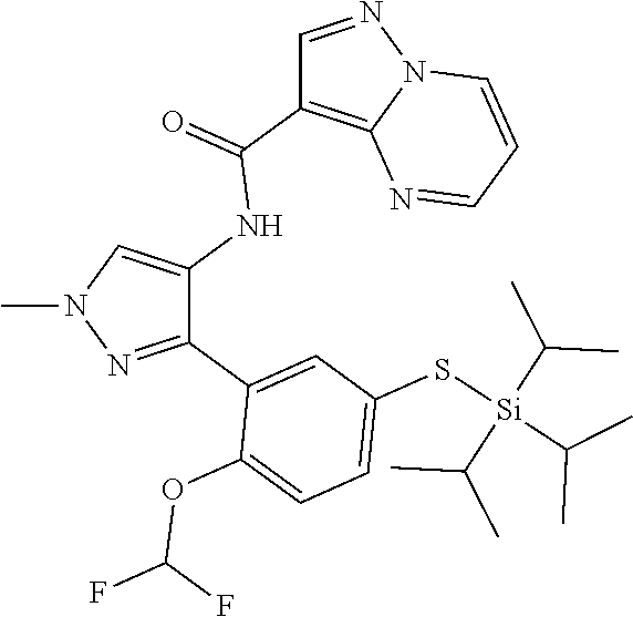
C1(NC(C2=C3N(N=C2)C=CC=N3)=O)=CN(C)N=C1C1=CC(S[Si](C(C)C)(C(C)C)C(C)C)=CC=C1OC(F)F
